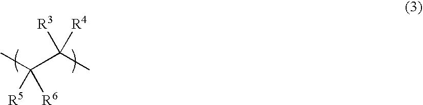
C(C(C)([R4])[R3])(C)([R6])[R5]
